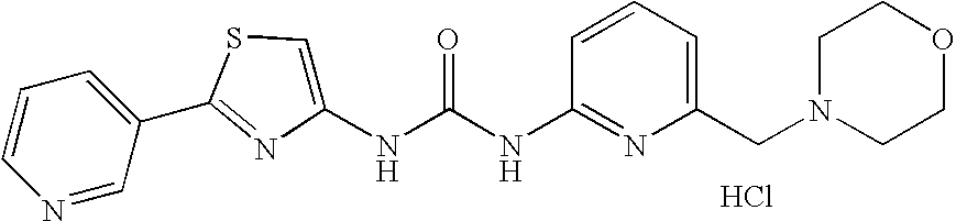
Cl.N1=CC(C2=NC(NC(NC3=NC(CN4CCOCC4)=CC=C3)=O)=CS2)=CC=C1
